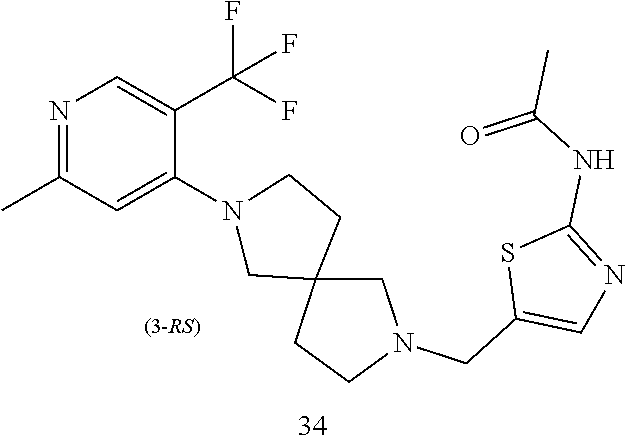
N1=C(C)C=C(N2CC3(CN(CC4=CN=C(NC(C)=O)S4)CC3)CC2)C(C(F)(F)F)=C1
